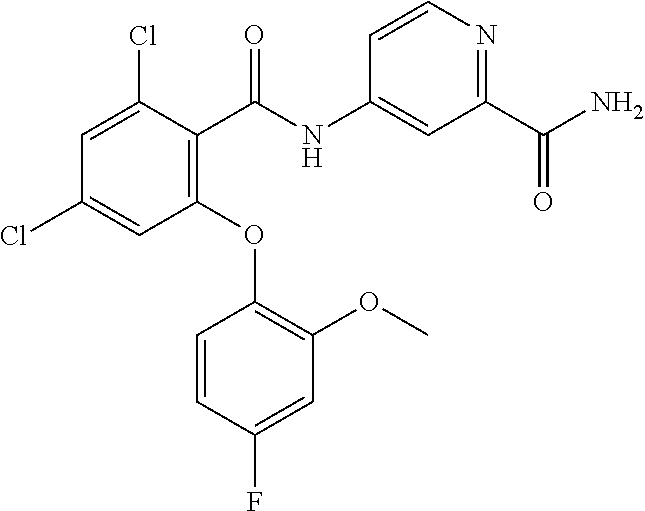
C1=C(Cl)C(C(=O)NC2=CC(C(N)=O)=NC=C2)=C(OC2=C(OC)C=C(F)C=C2)C=C1Cl
